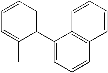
CC1=CC=CC=C1C1=CC=CC2=C1C=CC=C2
